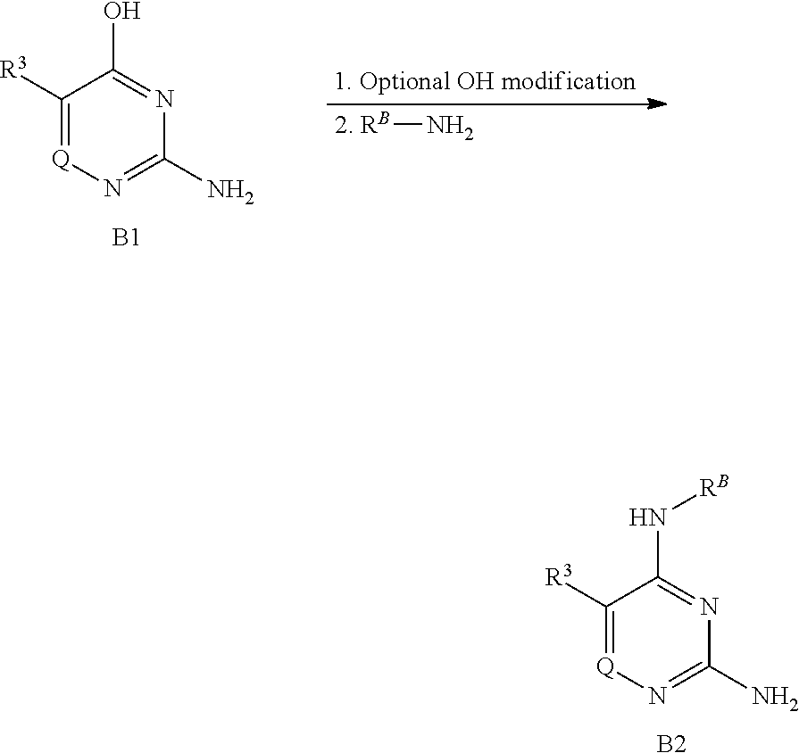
C1(N)=N[Q]=C([R3])C(N[RB])=N1.[B2].C1(N)=N[Q]=C([R3])C(O)=N1.[B1].[2. RB]N
